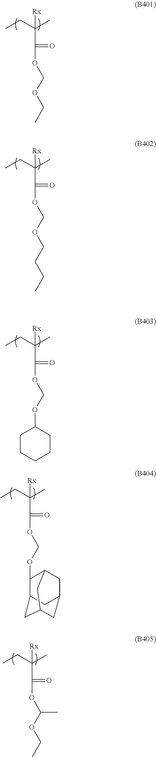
O(C(=O)C(CC)(C)[Rx])COCC.O(C(=O)C(CC)(C)[Rx])COCCCC.O(C(=O)C(CC)(C)[Rx])COC1CCCCC1.O(C(=O)C(CC)(C)[Rx])C(OCC)C.O(C(=O)C(CC)(C)[Rx])COC1C2CC3CC(CC1C3)C2
